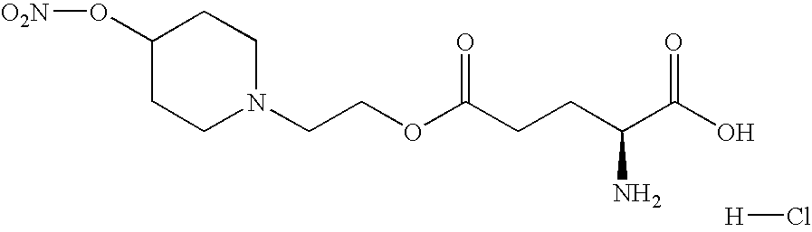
[O2N]OC1CCN(CCOC(CCC(C(O)=O)N)=O)CC1.[H]Cl
